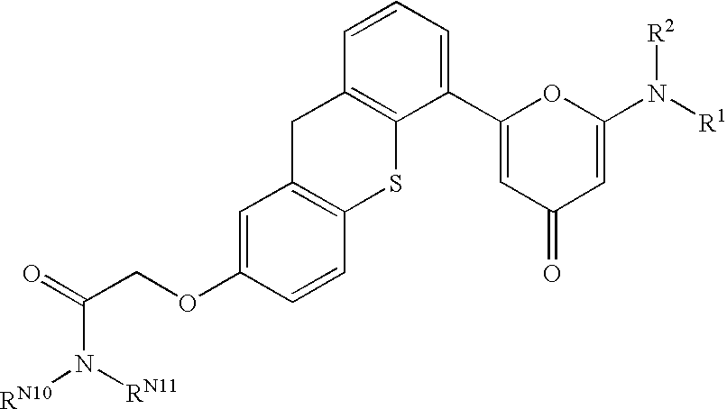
C1=C(OCC(=O)N([RN10])[RN11])C=CC2=C1CC1=C(S2)C(C2=CC(=O)C=C(N([R1])[R2])O2)=CC=C1
